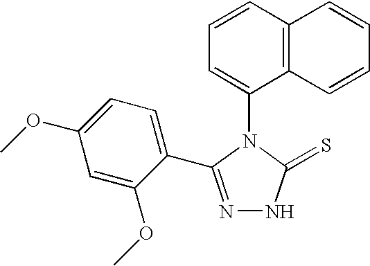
C1=CC2=C(C(N3C(=S)NN=C3C3=CC=C(OC)C=C3OC)=C1)C=CC=C2
